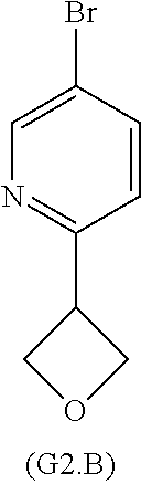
C1=C(Br)C=CC(C2COC2)=N1
